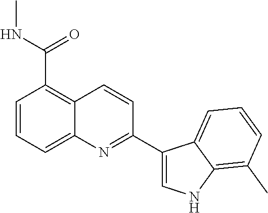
C1=CC=C2C(=C1C(NC)=O)C=CC(C1=CNC3=C(C)C=CC=C13)=N2
